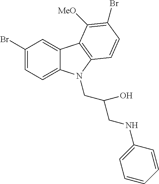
C12=CC(Br)=CC=C1N(CC(CNC1=CC=CC=C1)O)C1=C2C([MeO])=C(Br)C=C1
